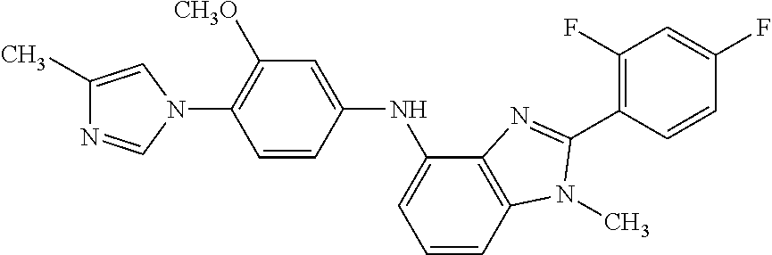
C1(C)=CN(C2=C([CH3O])C=C(NC3=CC=CC4=C3N=C(C3=C(F)C=C(F)C=C3)N4C)C=C2)C=N1
